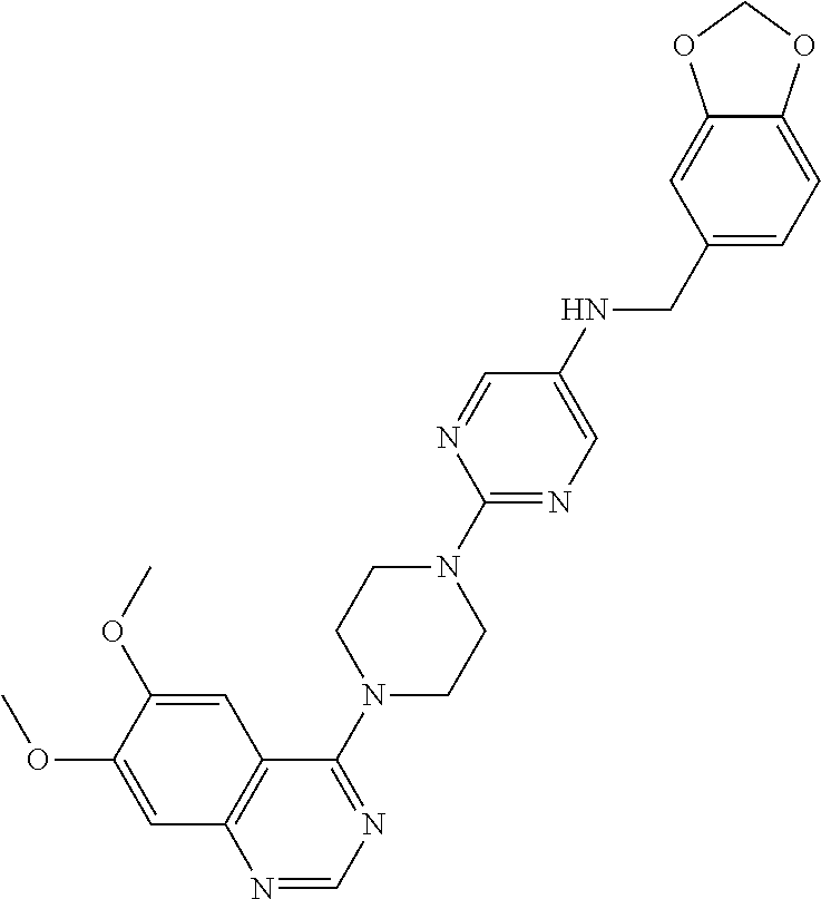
N1=CN=C(N2CCN(C3=NC=C(NCC4=CC=C5C(=C4)OCO5)C=N3)CC2)C2=C1C=C(OC)C(OC)=C2
